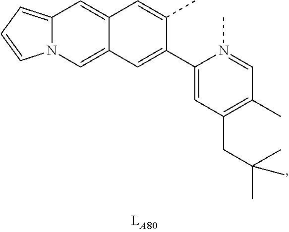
C12=CN3C(=CC=C3)C=C1C=C(C)C(C1=CC(CC(C)(C)C)=C(C)C=N1C)=C2
